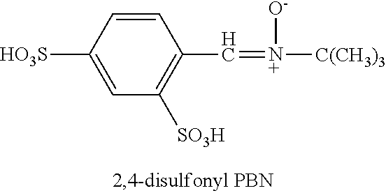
C1=CC([HO3S])=CC([SO3H])=C1C=[N+]([C(CH3)3])[O-]
